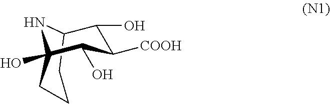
N1C2(O)CCCC1C(O)C([COOH])C2O
